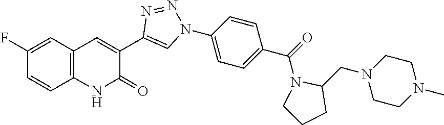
C12=C(C=C(F)C=C1)C=C(C1=CN(C3=CC=C(C(=O)N4CCCC4CN4CCN(C)CC4)C=C3)N=N1)C(=O)N2
